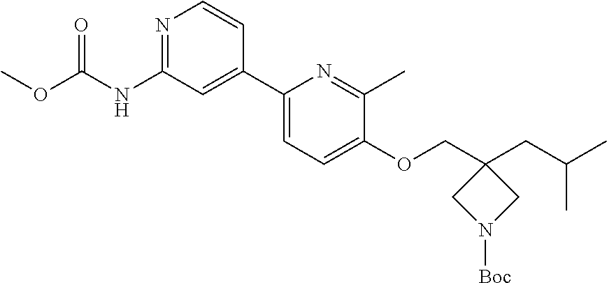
C1(OCC2(CC(C)C)CN([Boc])C2)=CC=C(C2=CC(NC(OC)=O)=NC=C2)N=C1C
